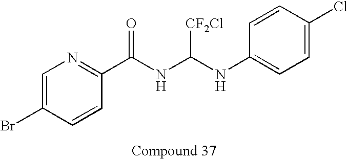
C1=C(Br)C=CC(C(NC(NC2=CC=C(Cl)C=C2)[CF2Cl])=O)=N1
